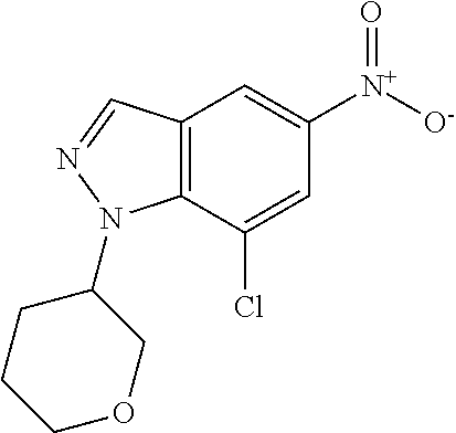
C12=C(C=NN1C1COCCC1)C=C([N+]([O-])=O)C=C2Cl
